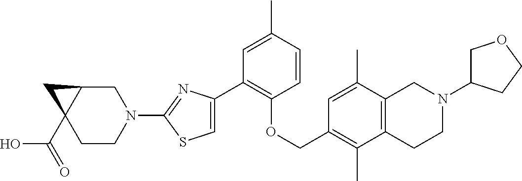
C1(C2=CSC(N3CC4C(C(=O)O)(CC3)C4)=N2)=C(OCC2=C(C)C3=C(C(C)=C2)CN(C2COCC2)CC3)C=CC(C)=C1
